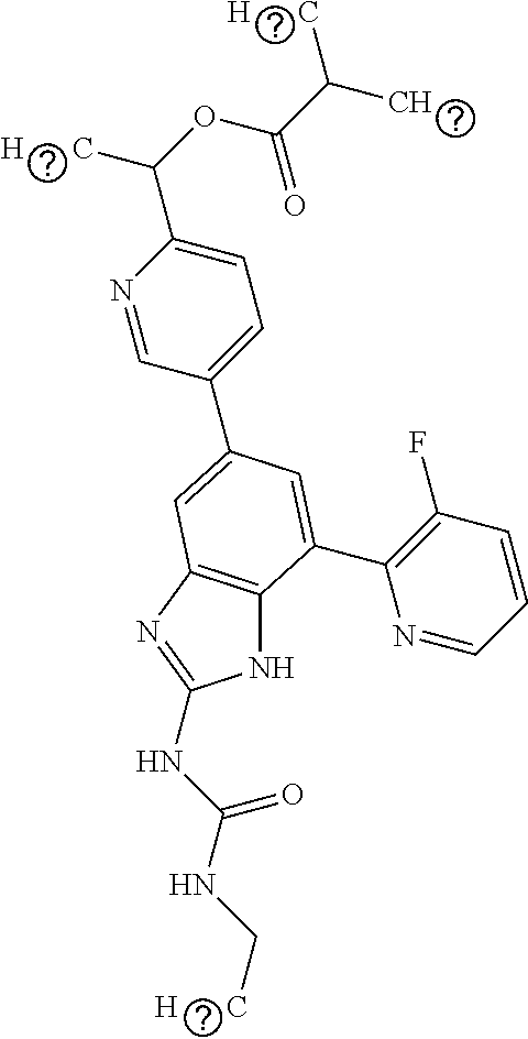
N1C2=C(N=C1NC(NC[H      C])=O)C=C(C1=CC=C(C(OC(C(C)[H      C])=O)[H      C])N=C1)C=C2C1=C(F)C=CC=N1
